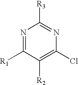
N1=C([R1])C([R2])=C(Cl)N=C1[R3]
